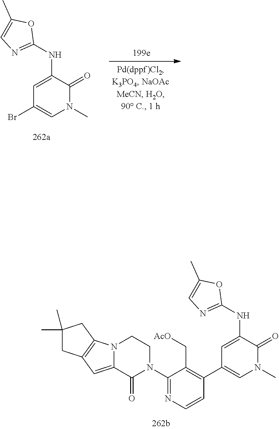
C1(NC2=CC(Br)=CN(C)C2=O)=NC=C(C)O1.N(C1=CC(C2=C(C[AcO])C(N3CCN4C(=CC5=C4CC(C)(C)C5)C3=O)=NC=C2)=CN(C)C1=O)C1=NC=C(C)O1
